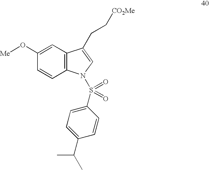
C1(O[Me])=CC2=C(C=C1)N(S(=O)(=O)C1=CC=C(C(C)C)C=C1)C=C2CC[CO2Me]
